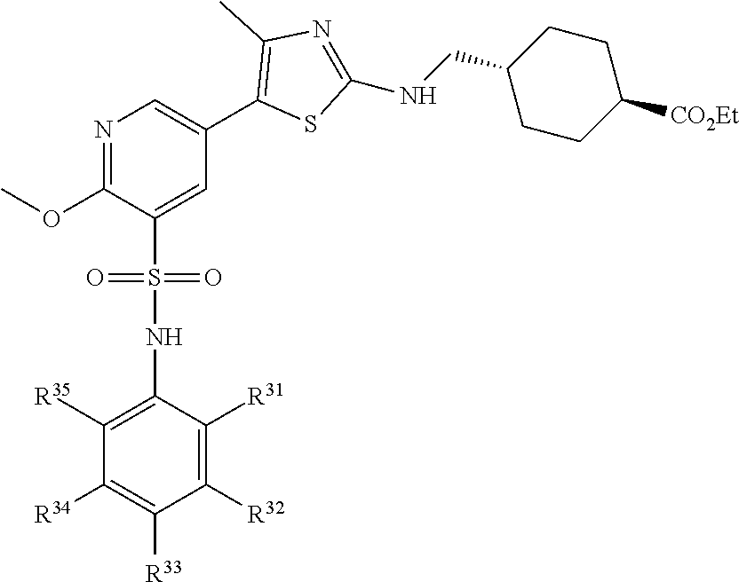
N1=C(OC)C(S(=O)(=O)NC2=C([R35])C([R34])=C([R33])C([R32])=C2[R31])=CC(C2=C(C)N=C(NCC3CCC([CO2Et])CC3)S2)=C1
